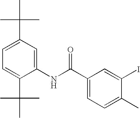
C1=C(C(C)(C)C)C=C(NC(C2=CC=C(C)C(I)=C2)=O)C(C(C)(C)C)=C1
